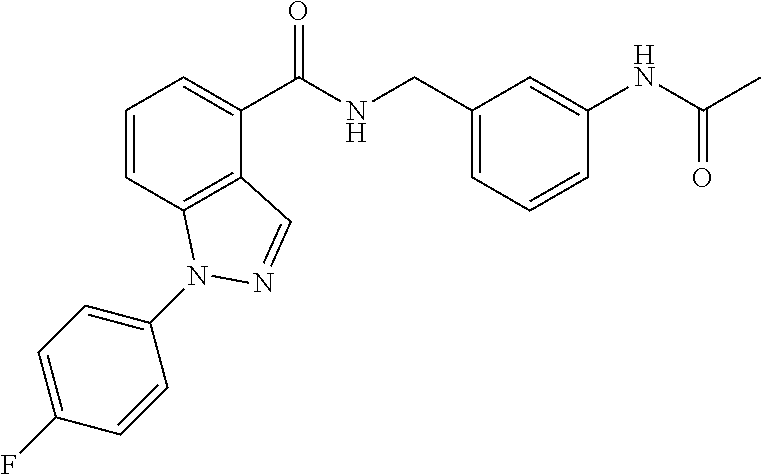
C1=CC2=C(C(C(NCC3=CC=CC(NC(C)=O)=C3)=O)=C1)C=NN2C1=CC=C(F)C=C1
